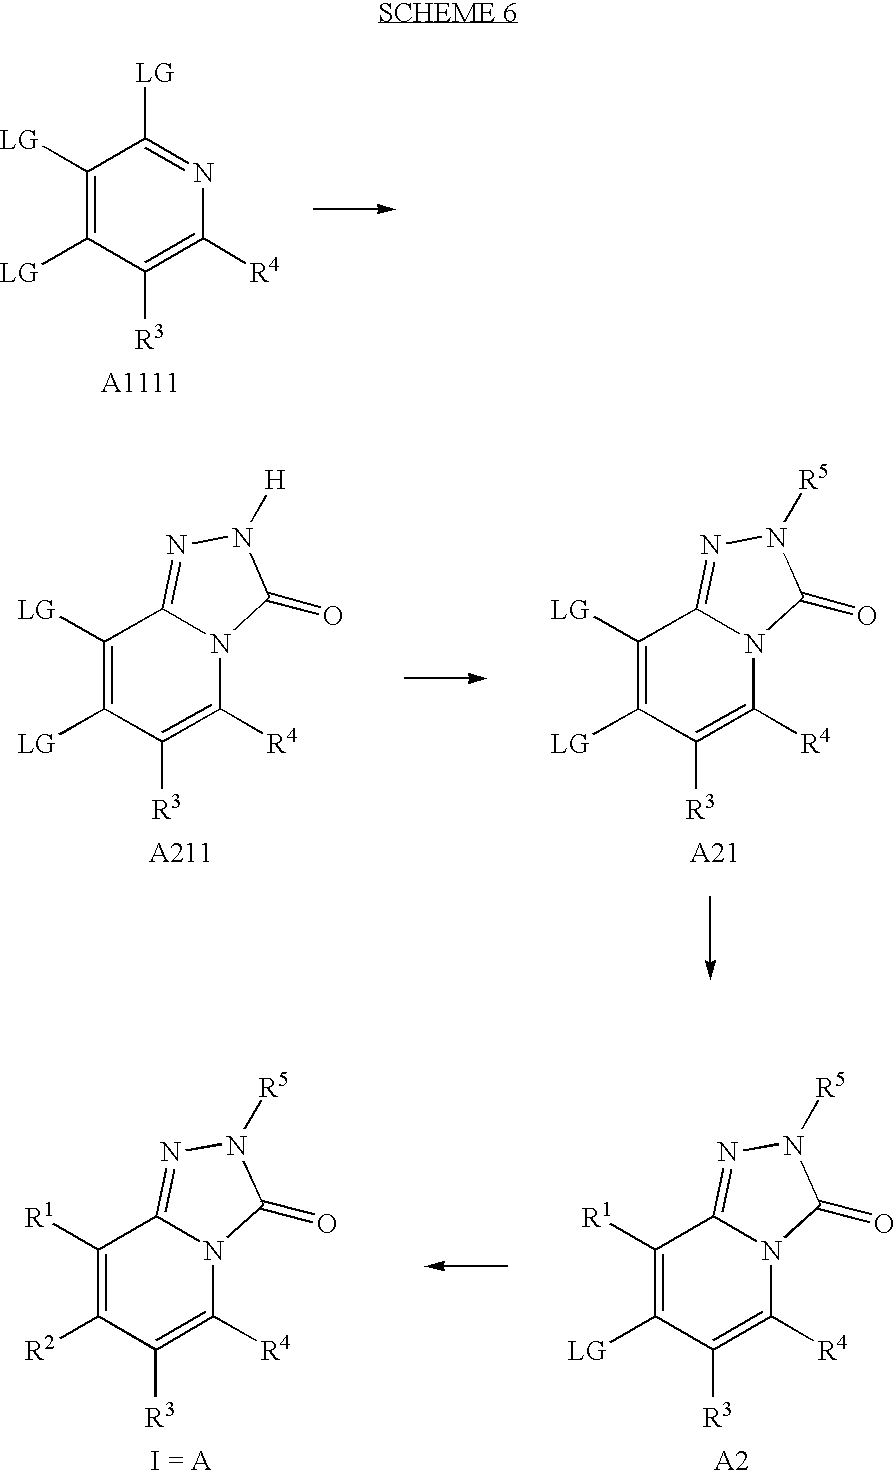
C1([LG])=C([LG])C([R3])=C([R4])N=C1[LG].C1([LG])=C([LG])C([R3])=C([R4])N2C1=NN([H])C2=O.C1([LG])=C([LG])C([R3])=C([R4])N2C1=NN([R5])C2=O.C1([R1])=C([R2])C([R3])=C([R4])N2C1=NN([R5])C2=O.C1([R1])=C([LG])C([R3])=C([R4])N2C1=NN([R5])C2=O
